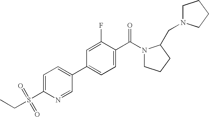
C1(S(=O)(CC)=O)=CC=C(C2=CC=C(C(=O)N3CCCC3CN3CCCC3)C(F)=C2)C=N1
